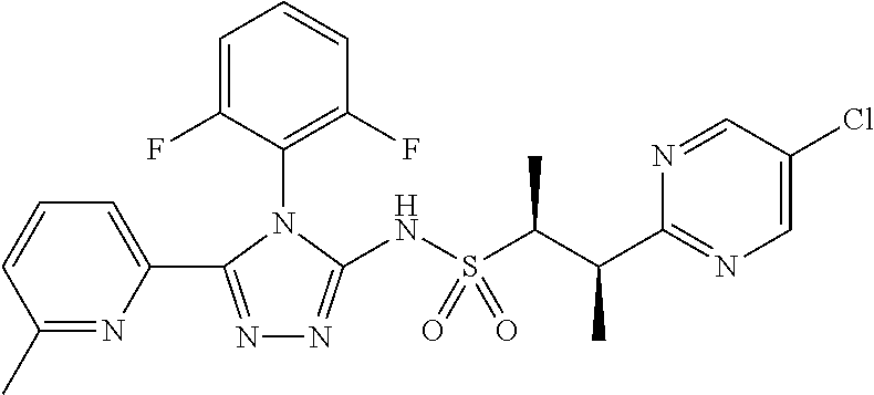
C1(N2C(NS(C(C(C3=NC=C(Cl)C=N3)C)C)(=O)=O)=NN=C2C2=CC=CC(C)=N2)=C(F)C=CC=C1F
